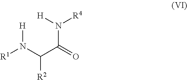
[H]N(C(C(N([H])[R4])=O)[R2])[R1]
